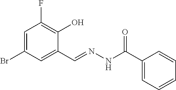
C1=C(Br)C=C(C=NNC(C2=CC=CC=C2)=O)C(O)=C1F
